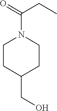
C1CC(CO)CCN1C(=O)CC
